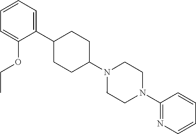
C1(C2CCC(N3CCN(C4=NC=CC=C4)CC3)CC2)=CC=CC=C1OCC
